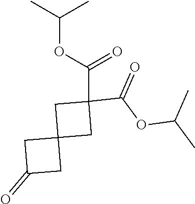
C1C2(CC1(C(OC(C)C)=O)C(OC(C)C)=O)CC(=O)C2
